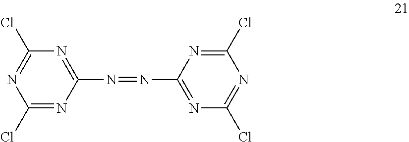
C1(Cl)=NC(N=NC2=NC(Cl)=NC(Cl)=N2)=NC(Cl)=N1
